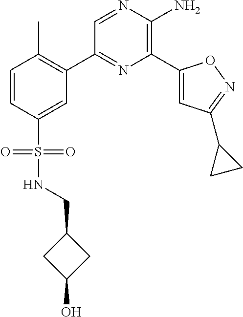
C1(C2=C(C)C=CC(S(=O)(=O)NCC3CC(O)C3)=C2)=NC(C2=CC(C3CC3)=NO2)=C(N)N=C1
